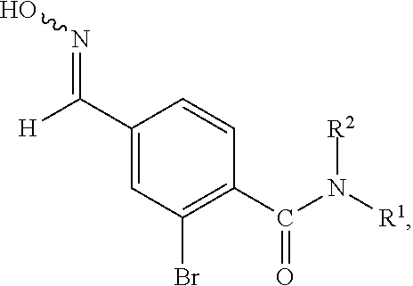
C(C1=CC(Br)=C(C(N([R1])[R2])=O)C=C1)([H])=NO
